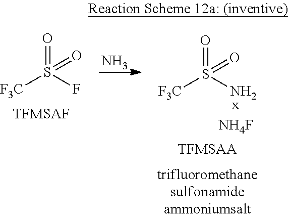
N.O=S(F)([F3C])=O.[TFMSAF].O=S(N)([F3C])=O.[TFMSAA]
